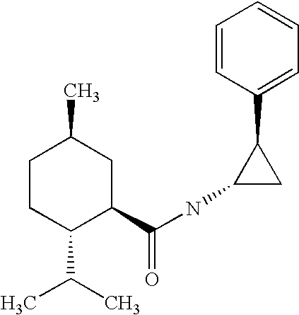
C1CC(C(C)C)C(C(NC2CC2C2=CC=CC=C2)=O)CC1C
